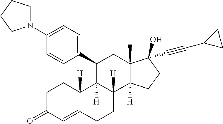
C1C(=O)C=C2C([H])(C1)C1([H])C([H])(CC2)C2([H])C(C)(CC1C1=CC=C(N3CCCC3)C=C1)C(O)(C#CC1CC1)CC2
